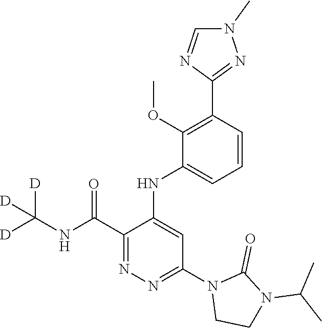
C1=CC(C2=NN(C)C=N2)=C(OC)C(NC2=CC(N3CCN(C(C)C)C3=O)=NN=C2C(NC([D])([D])[D])=O)=C1
